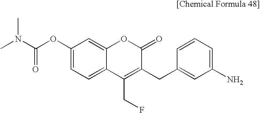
C1(OC(N(C)C)=O)=CC=C2C(=C1)OC(=O)C(CC1=CC(N)=CC=C1)=C2CF
